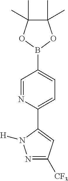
C1(C2=CC([CF3])=NN2[H])=CC=C(B2OC(C)(C)C(C)(C)O2)C=N1
